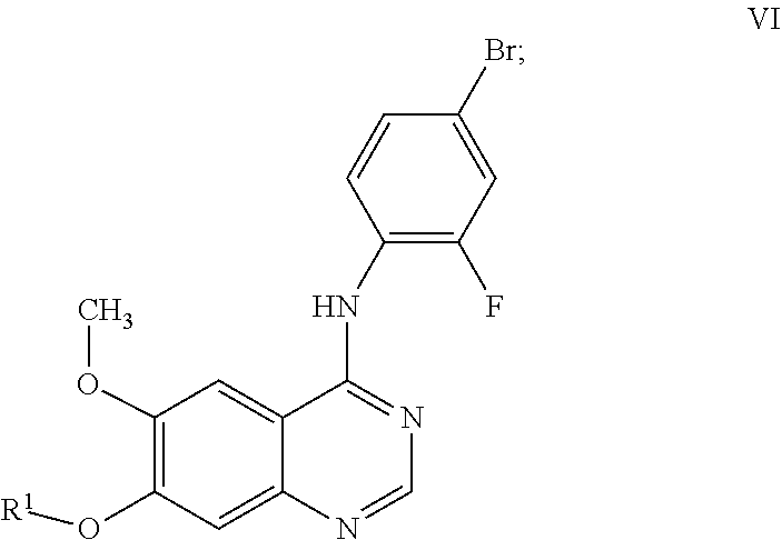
C1=NC2=CC(O[R1])=C(OC)C=C2C(NC2=C(F)C=C(Br)C=C2)=N1
